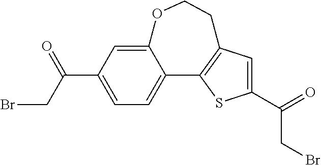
C12=CC=C(C(CBr)=O)C=C1OCCC1=C2SC(C(=O)CBr)=C1
